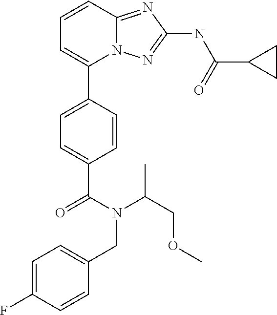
C1=CC2=NC(NC(C3CC3)=O)=NN2C(C2=CC=C(C(N(C(COC)C)CC3=CC=C(F)C=C3)=O)C=C2)=C1
